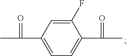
C1(F)=CC(C(=O)C)=CC=C1C(=O)C
